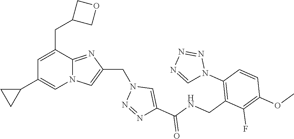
N12C(=NC(CN3N=NC(C(NCC4=C(N5N=NN=C5)C=CC(OC)=C4F)=O)=C3)=C1)C(CC1COC1)=CC(C1CC1)=C2
